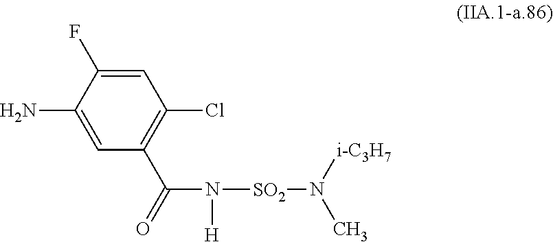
C1=C(F)C(N)=CC(C(=O)N([H])[SO2]N(C)[i-C3H7])=C1Cl
